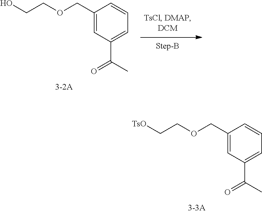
C(C1=CC(C(C)=O)=CC=C1)OCC[TsO].C(C1=CC(C(C)=O)=CC=C1)OCCO
